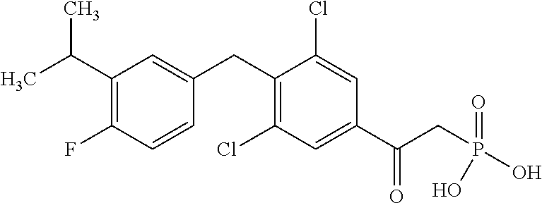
C1=C(CC2=C(Cl)C=C(C(CP(O)(=O)O)=O)C=C2Cl)C=CC(F)=C1C(C)C
